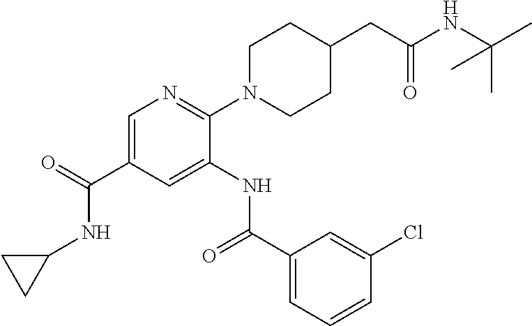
C1=C(C(=O)NC2CC2)C=C(NC(C2=CC=CC(Cl)=C2)=O)C(N2CCC(CC(=O)NC(C)(C)C)CC2)=N1
